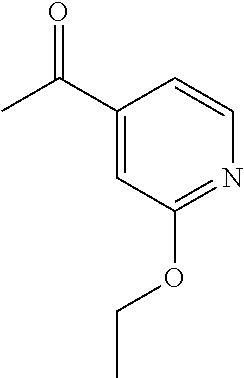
C1(C(C)=O)=CC(OCC)=NC=C1
